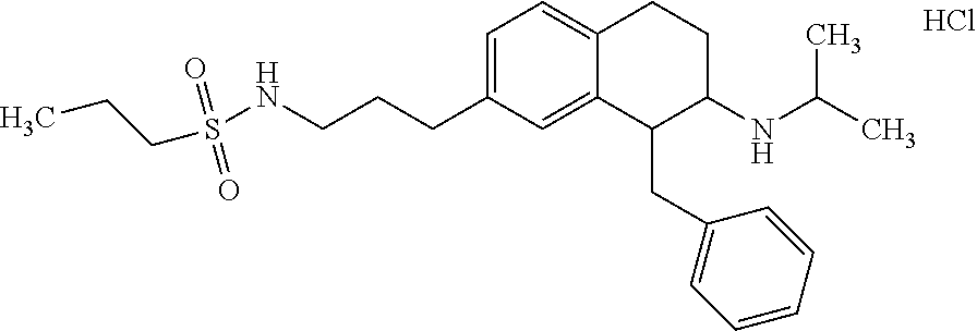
Cl.C1=C(CCCNS(CCC)(=O)=O)C=C2C(=C1)CCC(NC(C)C)C2CC1=CC=CC=C1
